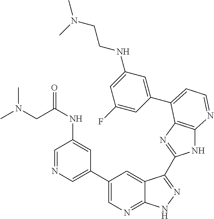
C1(C2=CN=CC(NC(CN(C)C)=O)=C2)=CN=C2C(=C1)C(C1=NC3=C(N1)N=CC=C3C1=CC(NCCN(C)C)=CC(F)=C1)=NN2
